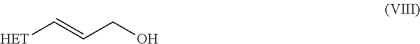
C(CO)=C[HET]
